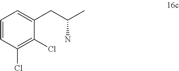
C1=CC(Cl)=C(Cl)C(CC(N)C)=C1
